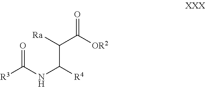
O=C([OR2])C([Ra])C([R4])NC([R3])=O
